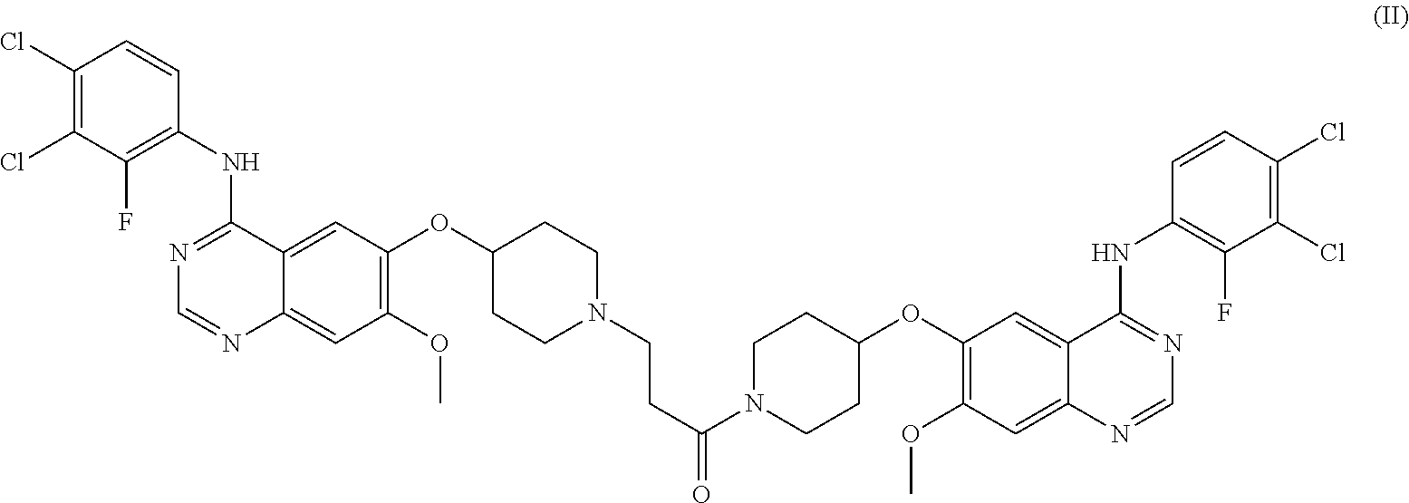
C1(Cl)=C(Cl)C(F)=C(NC2=NC=NC3=CC(OC)=C(OC4CCN(CCC(N5CCC(OC6=C(OC)C=C7C(=C6)C(NC6=C(F)C(Cl)=C(Cl)C=C6)=NC=N7)CC5)=O)CC4)C=C23)C=C1
